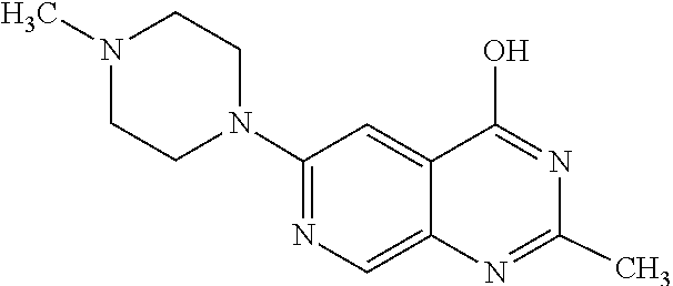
N1=C(O)C2=CC(N3CCN(C)CC3)=NC=C2N=C1C
